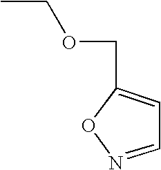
CCOCC1=CC=NO1
